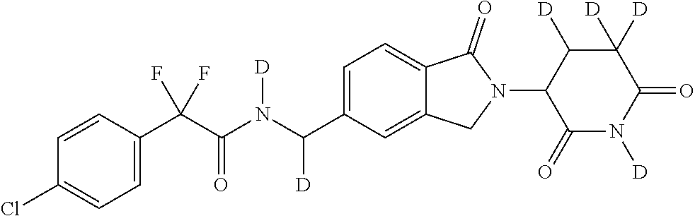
C1=CC(C(C(N(C(C2=CC=C3C(=C2)CN(C2C(=O)N([D])C(=O)C([D])([D])C2[D])C3=O)[D])[D])=O)(F)F)=CC=C1Cl
